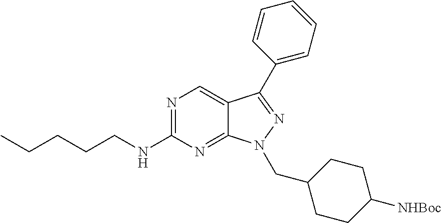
N1=C(NCCCCC)N=C2C(=C1)C(C1=CC=CC=C1)=NN2CC1CCC([NHBoc])CC1
